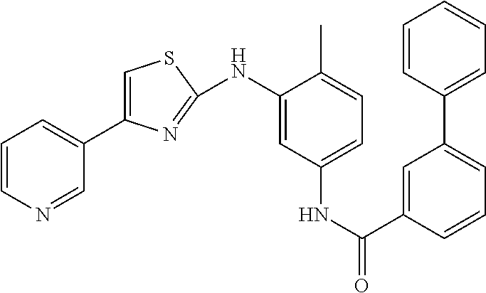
C1=CN=CC(C2=CSC(NC3=CC(NC(C4=CC(C5=CC=CC=C5)=CC=C4)=O)=CC=C3C)=N2)=C1
